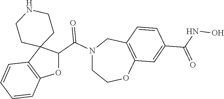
N1(C(C2C3(C4=C(O2)C=CC=C4)CCNCC3)=O)CCOC2=C(C1)C=CC(C(NO)=O)=C2
